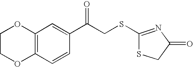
C12=C(C=C(C(CSC3=NC(=O)CS3)=O)C=C1)OCCO2
